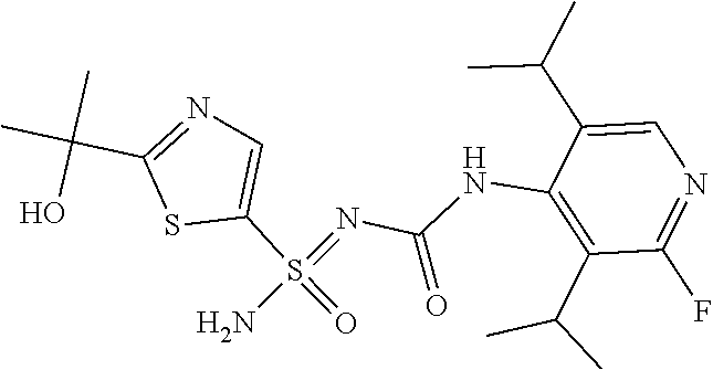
C1(C(C)C)=C(NC(N=S(N)(=O)C2=CN=C(C(C)(C)O)S2)=O)C(C(C)C)=CN=C1F
